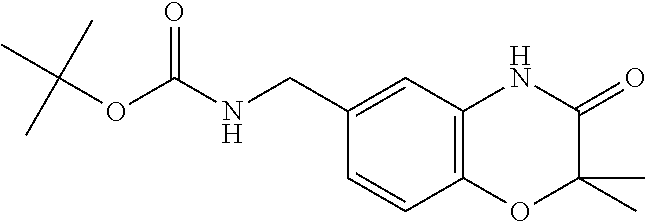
C12=C(C=C(CNC(OC(C)(C)C)=O)C=C1)NC(=O)C(C)(C)O2
